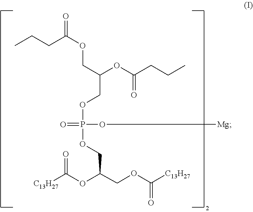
O=P(O[Mg])(OCC(COC(=O)CCC)OC(CCC)=O)OCC(OC(=O)[C13H27])COC(=O)[C13H27]
